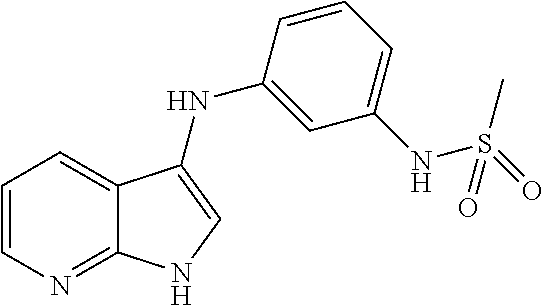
C1=CN=C2C(=C1)C(NC1=CC(NS(C)(=O)=O)=CC=C1)=CN2
